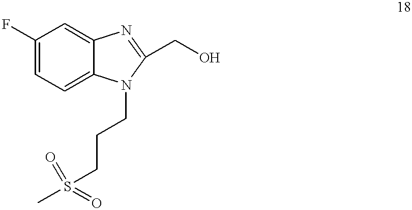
C1(F)=CC=C2C(=C1)N=C(CO)N2CCCS(C)(=O)=O
